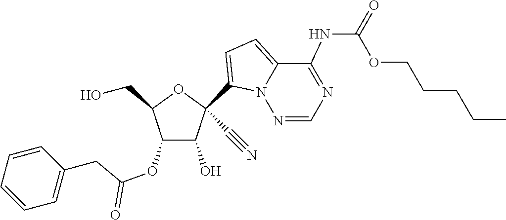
OCC1OC(C#N)(C2=CC=C3C(NC(=O)OCCCCC)=NC=NN32)C(O)C1OC(=O)CC1=CC=CC=C1
